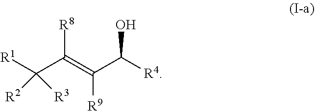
[R1]C(C(=C(C([R4])O)[R9])[R8])([R3])[R2]
